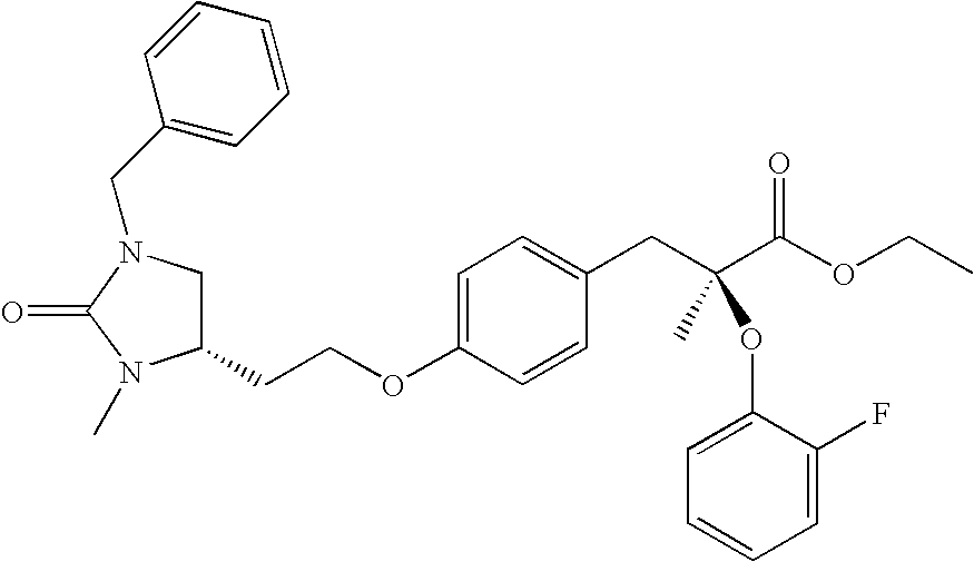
C1(CCOC2=CC=C(CC(C(OCC)=O)(C)OC3=CC=CC=C3F)C=C2)CN(CC2=CC=CC=C2)C(=O)N1C
